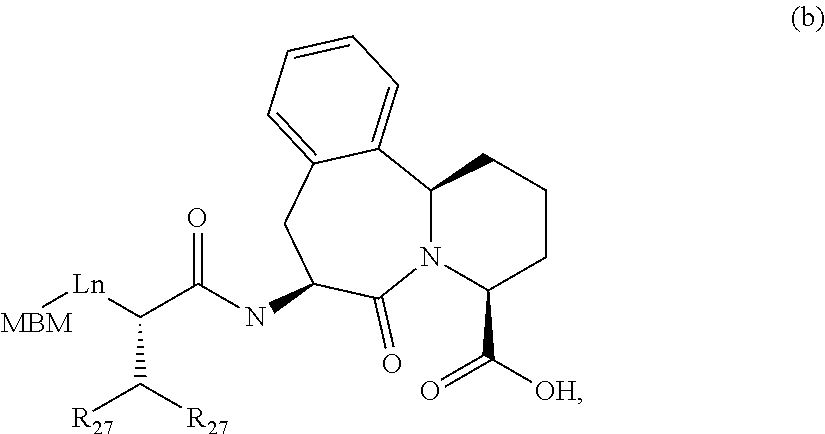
C12N(C(C([OH])=O)CCC1)C(=O)C(NC(C([Ln][MBM])C([R27])[R27])=O)CC1=CC=CC=C21
